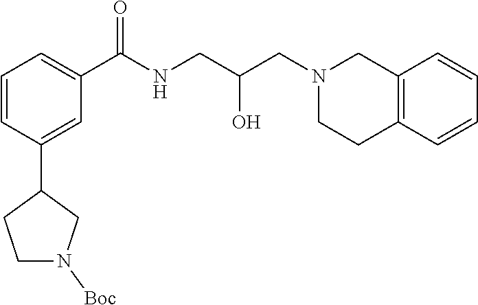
C1=CC(C2CCN([Boc])C2)=CC(C(NCC(CN2CCC3=C(C2)C=CC=C3)O)=O)=C1
